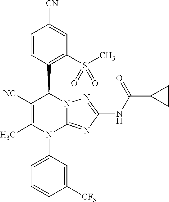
C1=CC(C2C([NC])=C(C)N(C3=CC=CC([CF3])=C3)C3=NC(NC(C4CC4)=O)=NN23)=C(S(C)(=O)=O)C=C1[CN]
